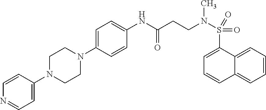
C1(N2CCN(C3=CC=NC=C3)CC2)=CC=C(NC(CCN(S(=O)(=O)C2=CC=CC3=CC=CC=C32)C)=O)C=C1
